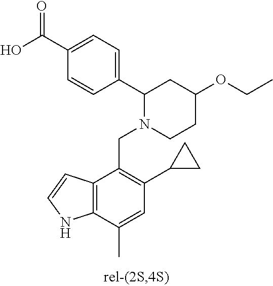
C1(C(O)=O)=CC=C(C2N(CC3=C(C4CC4)C=C(C)C4=C3C=CN4)CCC(OCC)C2)C=C1
